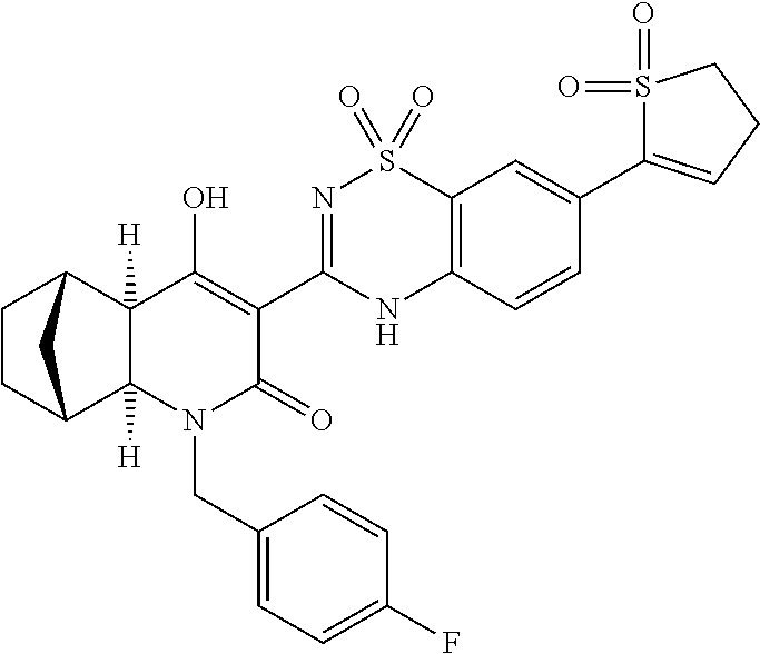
C12([H])C3CCC(C1([H])C(O)=C(C1=NS(=O)(=O)C4=C(N1)C=CC(C1=CCCS1(=O)=O)=C4)C(=O)N2CC1=CC=C(F)C=C1)C3
